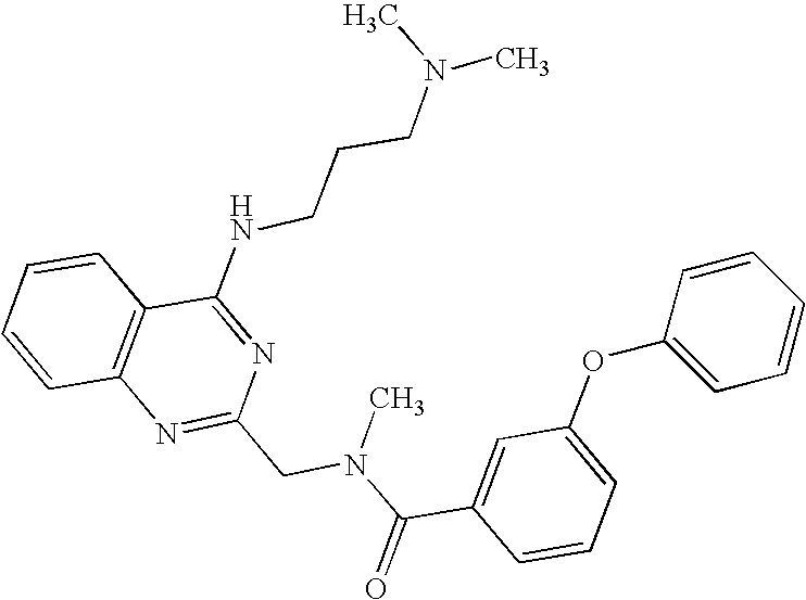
C1=CC2=C(C=C1)C(NCCCN(C)C)=NC(CN(C(C1=CC(OC3=CC=CC=C3)=CC=C1)=O)C)=N2
